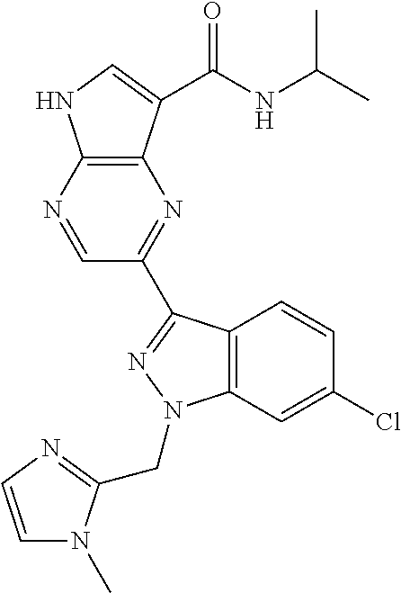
C12=C(N=CC(C3=NN(CC4=NC=CN4C)C4=C3C=CC(Cl)=C4)=N1)NC=C2C(NC(C)C)=O
